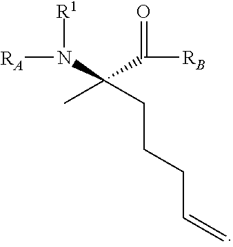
[RA]N([R1])C(C(=O)[RB])(C)CCCC=C
